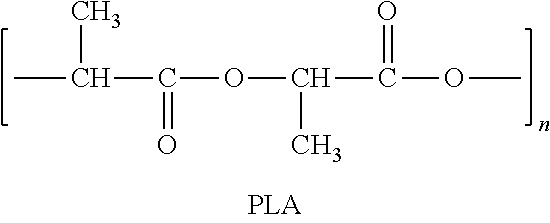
CC(C(OC(C(OC)=O)C)=O)C
